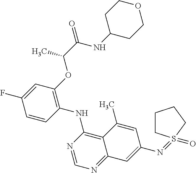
C1=CC(NC2=C3C(=NC=N2)C=C(N=S2(=O)CCCC2)C=C3C)=C(OC(C(=O)NC2CCOCC2)C)C=C1F
